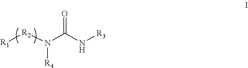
[R1][R2]N(C(N[R3])=O)[R4]
